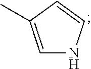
C1=C(C)C=CN1
